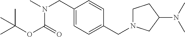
C1(CN(C)C(=O)OC(C)(C)C)=CC=C(CN2CCC(N(C)C)C2)C=C1
